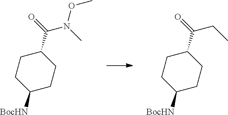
C1(C(=O)CC)CCC([BocHN])CC1.C1(C(=O)N(C)OC)CCC([BocHN])CC1
